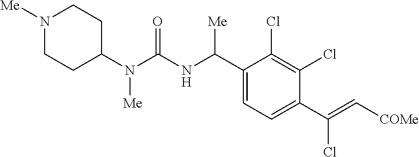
C1(N(C(NC(C2=CC=C(C(=C[COMe])Cl)C(Cl)=C2Cl)[Me])=O)[Me])CCN([Me])CC1
